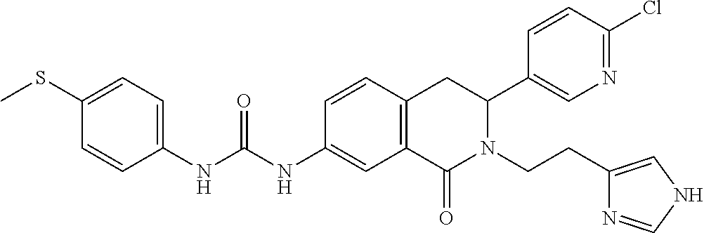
S(C1=CC=C(NC(=O)NC2=CC3=C(C=C2)CC(C2=CN=C(Cl)C=C2)N(CCC2=CNC=N2)C3=O)C=C1)C
